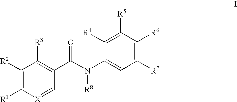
[R1]C1=C([R2])C([R3])=C(C(N(C2=CC([R7])=C([R6])C([R5])=C2[R4])[R8])=O)C=[X]1
